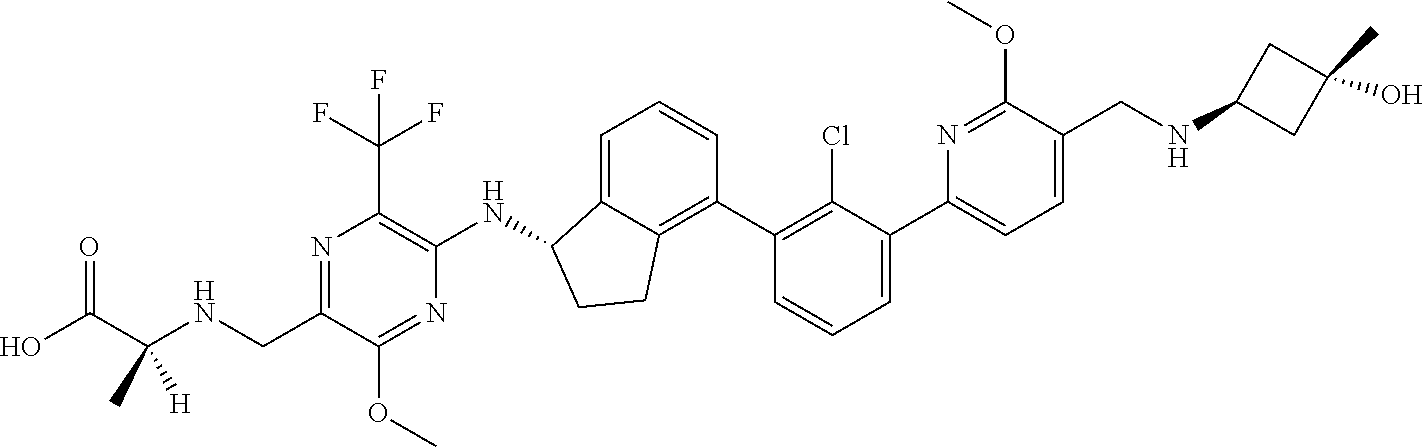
N1=C(CNC(C(O)=O)(C)[H])C(OC)=NC(NC2C3=CC=CC(C4=C(Cl)C(C5=CC=C(CNC6CC(C)(O)C6)C(OC)=N5)=CC=C4)=C3CC2)=C1C(F)(F)F
